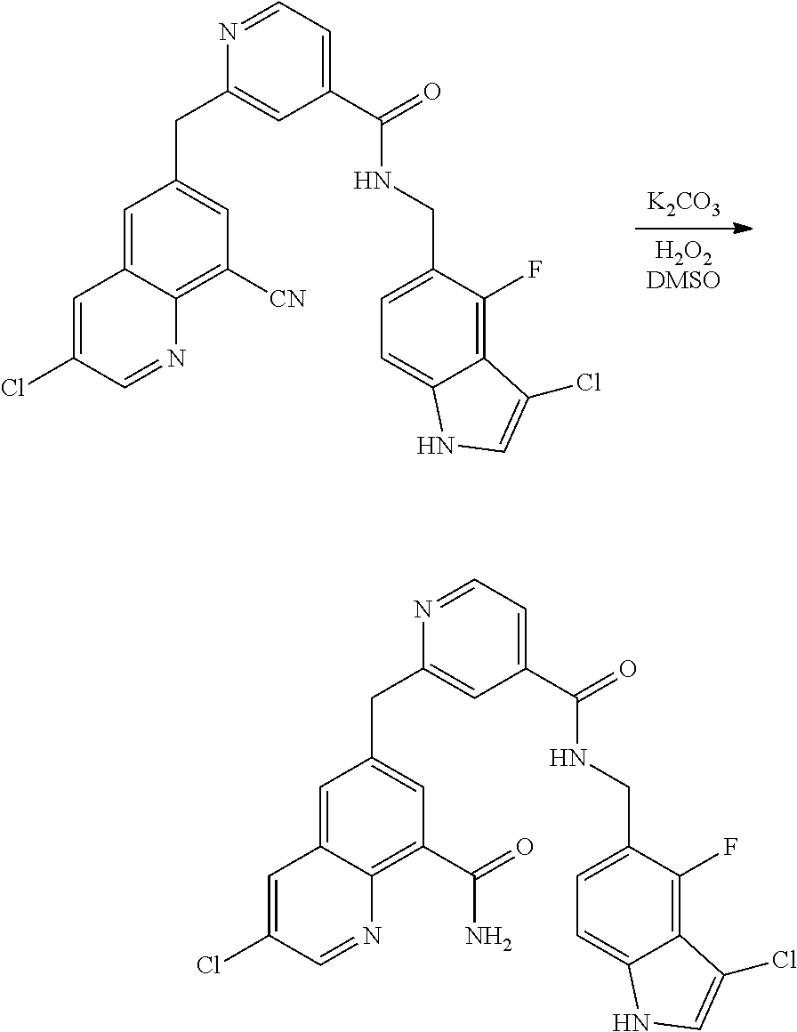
[K2CO3].[H2O2DMSO].C1=C2C(=C([CN])C=C1CC1=CC(C(=O)NCC3=CC=C4C(=C3F)C(Cl)=CN4)=CC=N1)N=CC(Cl)=C2.C1=C2C(=C(C(=O)N)C=C1CC1=CC(C(=O)NCC3=CC=C4C(=C3F)C(Cl)=CN4)=CC=N1)N=CC(Cl)=C2
